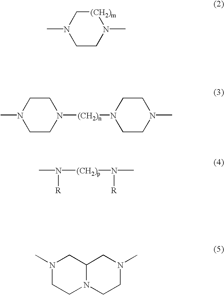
C1N(C)CCN(C)[(CH2)m]1.C1N(C)CCN([(CH2)n]N2CCN(C)CC2)C1.CN([(CH2)p]N([R])C)[R].N1(C)CCN2C(C1)CN(C)CC2
